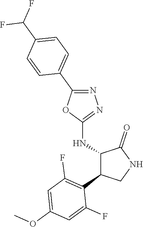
C1(NC2C(C3=C(F)C=C(OC)C=C3F)CNC2=O)=NN=C(C2=CC=C(C(F)F)C=C2)O1
